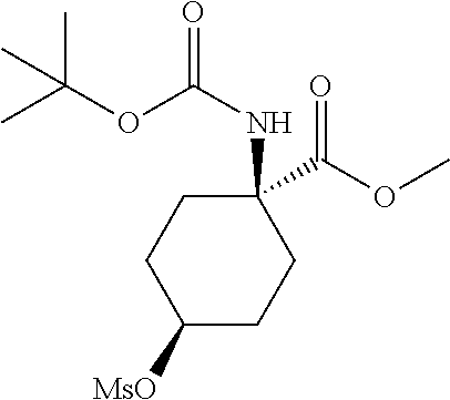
C1C(NC(=O)OC(C)(C)C)(C(OC)=O)CCC([MsO])C1
